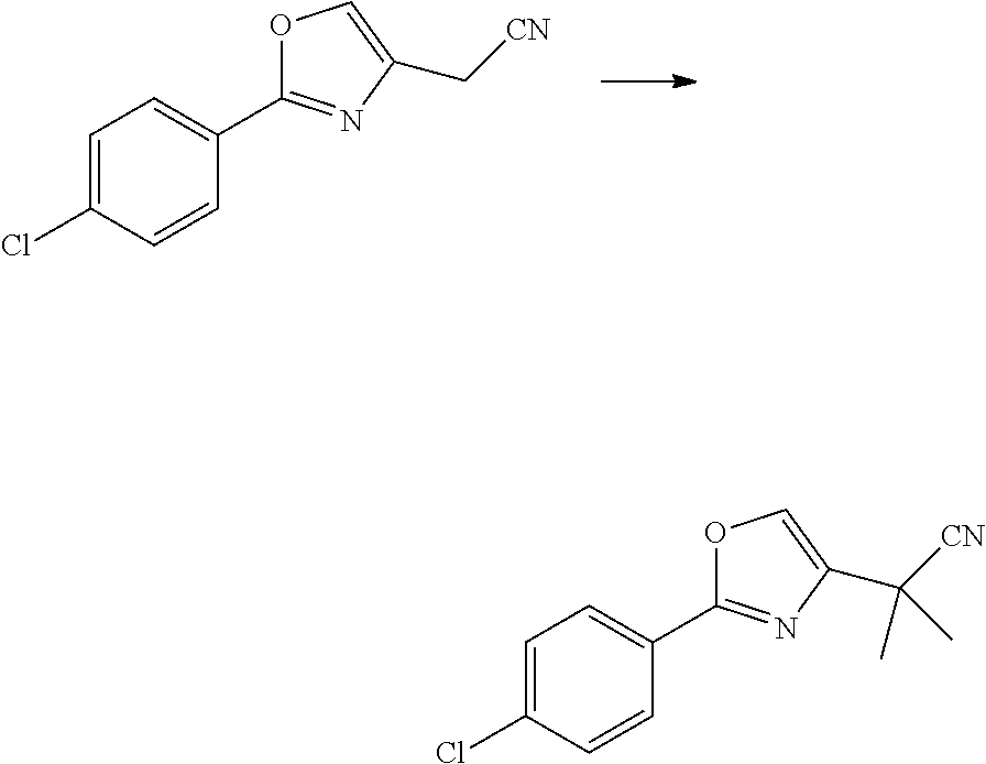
C1=C(Cl)C=CC(C2=NC(C[CN])=CO2)=C1.C1=C(Cl)C=CC(C2=NC(C([CN])(C)C)=CO2)=C1
